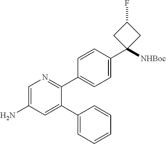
C1=C(N)C=C(C2=CC=CC=C2)C(C2=CC=C(C3([NHBoc])CC(F)C3)C=C2)=N1
